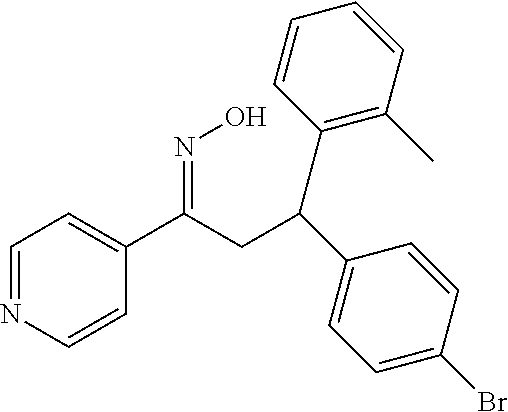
C1=NC=CC(C(CC(C2=CC=C(Br)C=C2)C2=C(C)C=CC=C2)=NO)=C1
